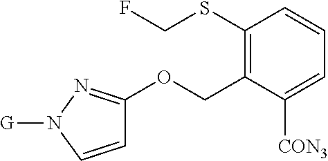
C1(SCF)=C(COC2=NN([G])C=C2)C([CON3])=CC=C1
